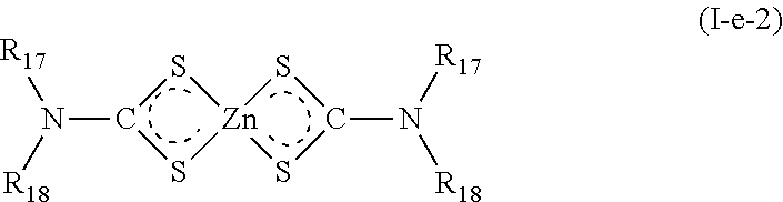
C1(N([R18])[R17])S[Zn]2(S1)SC(N([R17])[R18])S2
